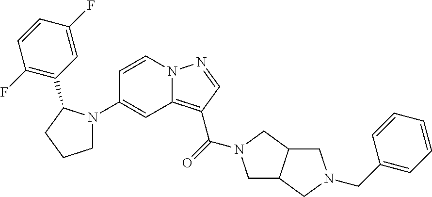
C1(N2CCCC2C2=C(F)C=CC(F)=C2)=CC2=C(C(=O)N3CC4C(C3)CN(CC3=CC=CC=C3)C4)C=NN2C=C1
